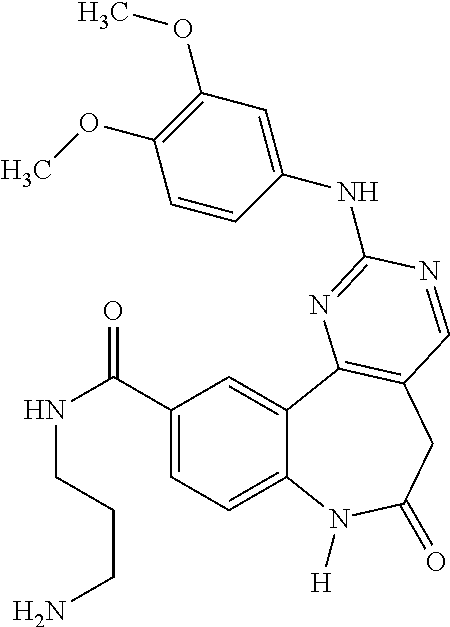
C1(C(NCCCN)=O)=CC=C2C(=C1)C1=C(CC(=O)N2[H])C=NC(NC2=CC(OC)=C(OC)C=C2)=N1
